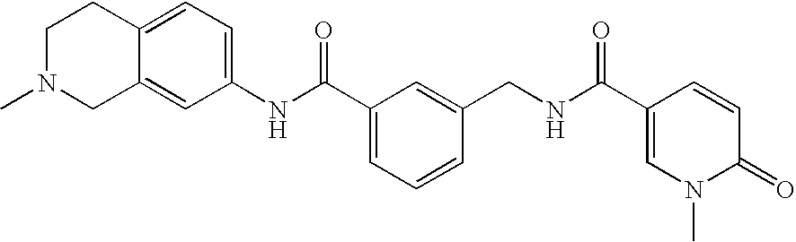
C12=CC(NC(C3=CC=CC(CNC(C4=CN(C)C(=O)C=C4)=O)=C3)=O)=CC=C1CCN(C)C2
